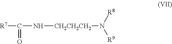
[R7]C(N[CH2CH2CH2]N([R9])[R8])=O
